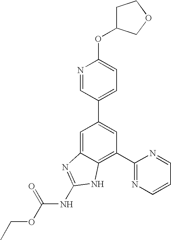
N1=CC(C2=CC(C3=NC=CC=N3)=C3C(=C2)N=C(NC(OCC)=O)N3)=CC=C1OC1CCOC1
